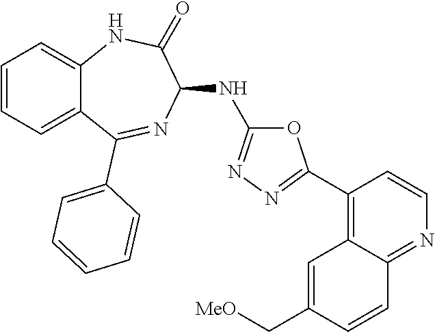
O1C(NC2C(=O)NC3=CC=CC=C3C(C3=CC=CC=C3)=N2)=NN=C1C1=C2C(=NC=C1)C=CC(C[MeO])=C2
